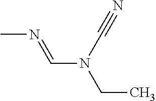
CN=CN(CC)C#N
